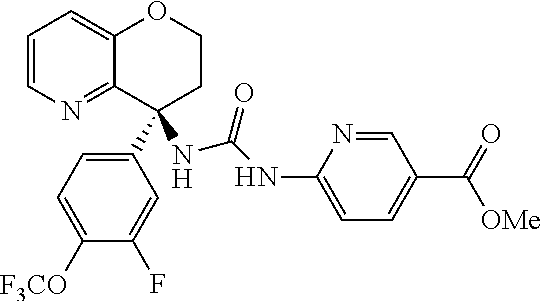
C1=CN=C2C(=C1)OCCC2(C1=CC=C([F3CO])C(F)=C1)NC(=O)NC1=CC=C(C([OMe])=O)C=N1
